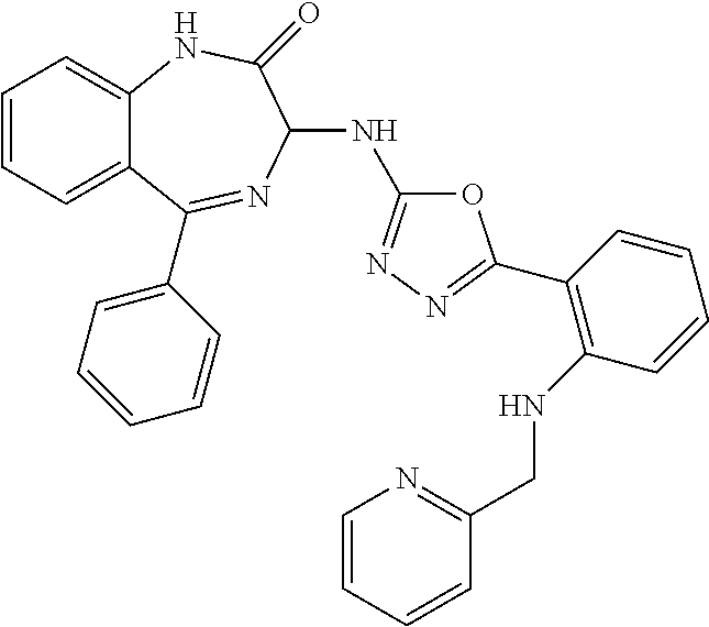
C1=CC=C2C(=C1)NC(=O)C(NC1=NN=C(C3=C(NCC4=NC=CC=C4)C=CC=C3)O1)N=C2C1=CC=CC=C1
